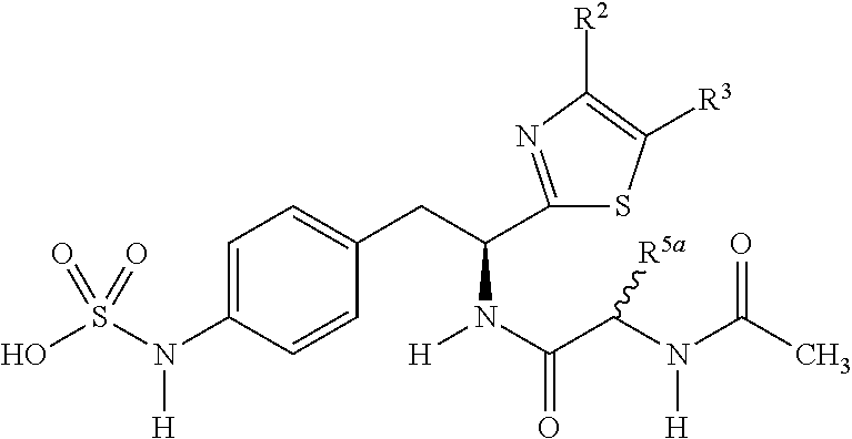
OS(N(C1=CC=C(CC(N(C(C(N(C(C)=O)[H])[R5a])=O)[H])C2=NC([R2])=C([R3])S2)C=C1)[H])(=O)=O
